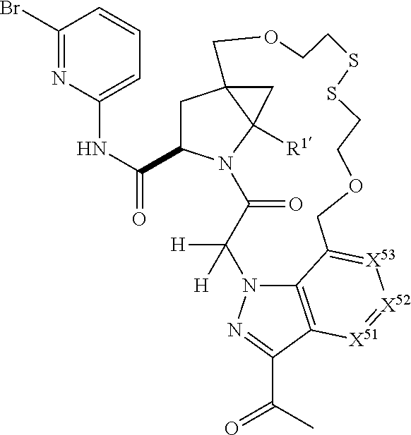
C1C(C(NC2=CC=CC(Br)=N2)=O)N2C3([R1])C1(C3)COCCSSCCOCC1=[X53][X52]=[X51]C3=C1N(C([H])([H])C2=O)N=C3C(C)=O
